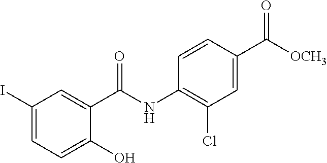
C1(I)=CC=C(O)C(C(NC2=C(Cl)C=C(C([OCH3])=O)C=C2)=O)=C1
